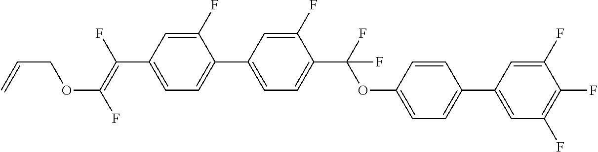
C1(F)=CC(C(=C(F)OCC=C)F)=CC=C1C1=CC=C(C(OC2=CC=C(C3=CC(F)=C(F)C(F)=C3)C=C2)(F)F)C(F)=C1
